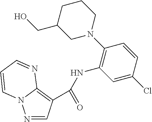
N1=CC(C(=O)NC2=C(N3CCCC(CO)C3)C=CC(Cl)=C2)=C2N1C=CC=N2
